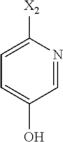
C1=NC([X2])=CC=C1O
